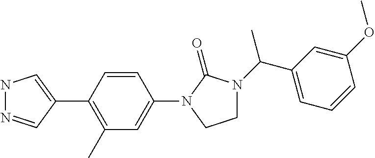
N1N=CC(C2=C(C)C=C(N3C(=O)N(C(C4=CC=CC(OC)=C4)C)CC3)C=C2)=C1
